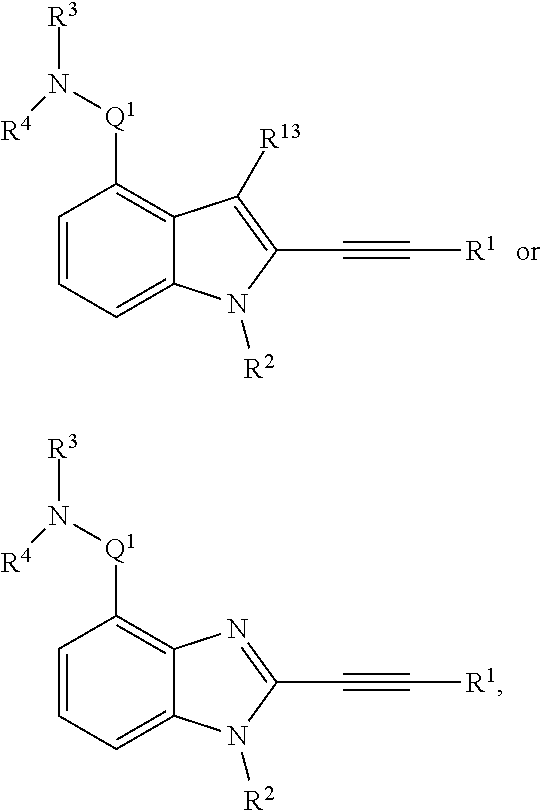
C1=CC=C2C(=C1[Q1]N([R3])[R4])N=C(C#C[R1])N2[R2].C1=CC=C2C(=C1[Q1]N([R3])[R4])C([R13])=C(C#C[R1])N2[R2]
